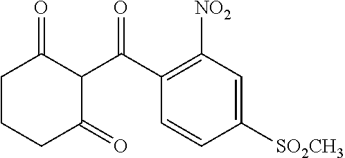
C1([SO2CH3])=CC([NO2])=C(C(C2C(=O)CCCC2=O)=O)C=C1
